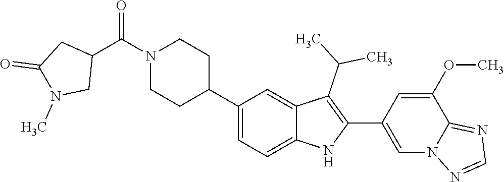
N1(C(C2CC(=O)N(C)C2)=O)CCC(C2=CC=C3C(=C2)C(C(C)C)=C(C2=CN4C(=NC=N4)C(OC)=C2)N3)CC1
